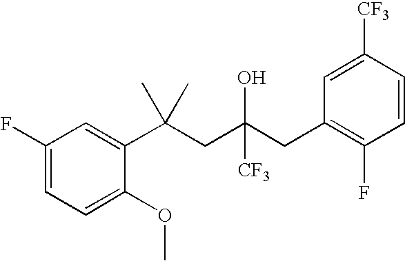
C1=C(OC)C(C(CC(CC2=C(F)C=CC([CF3])=C2)([CF3])O)(C)C)=CC(F)=C1
